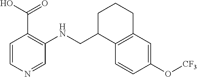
C1=CN=CC(NCC2C3=C(CCC2)C=C(O[CF3])C=C3)=C1C(=O)O
